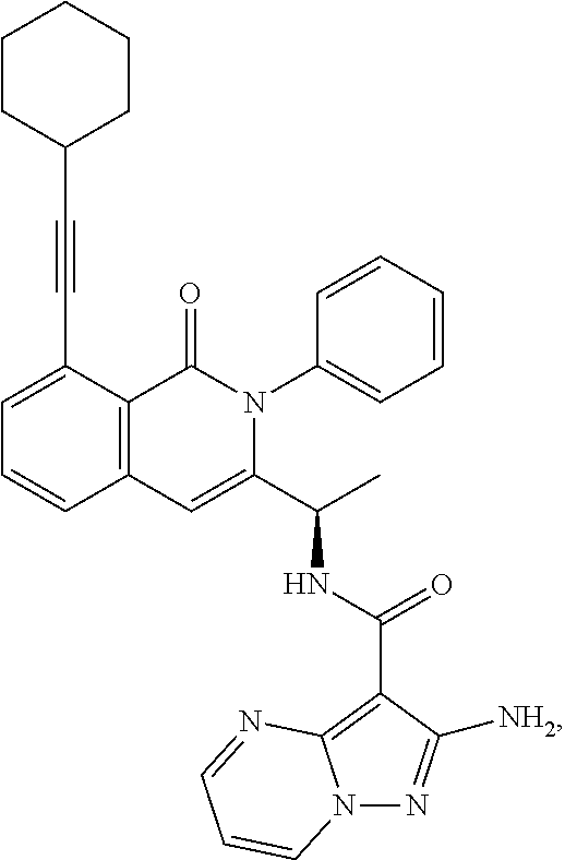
C1(C#CC2CCCCC2)=CC=CC2=C1C(=O)N(C1=CC=CC=C1)C(C(C)NC(C1=C3N(N=C1[NH2])C=CC=N3)=O)=C2
